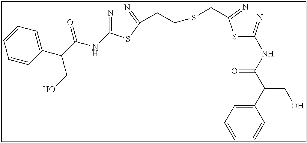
N=C(SC(=N)CCSCC(SC(=N)NC(C(C1=CC=CC=C1)CO)=O)=N)NC(C(C1=CC=CC=C1)CO)=O
